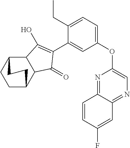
C12C(C3CCC1CC3)C(=O)C(C1=CC(OC3=CN=C4C(=N3)C=CC(F)=C4)=CC=C1CC)=C2O
